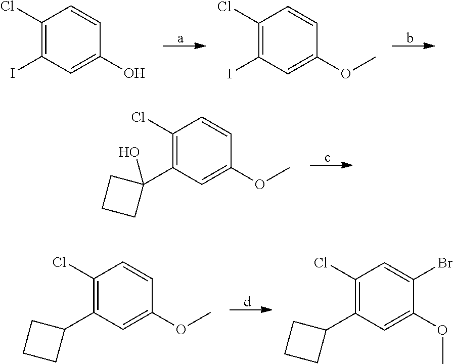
C1(Cl)=C(I)C=C(O)C=C1.C1(Cl)=C(I)C=C(OC)C=C1.C1(Cl)=C(C2(O)CCC2)C=C(OC)C=C1.C1(Cl)=C(C2CCC2)C=C(OC)C=C1.C1(Cl)=C(C2CCC2)C=C(OC)C(Br)=C1
